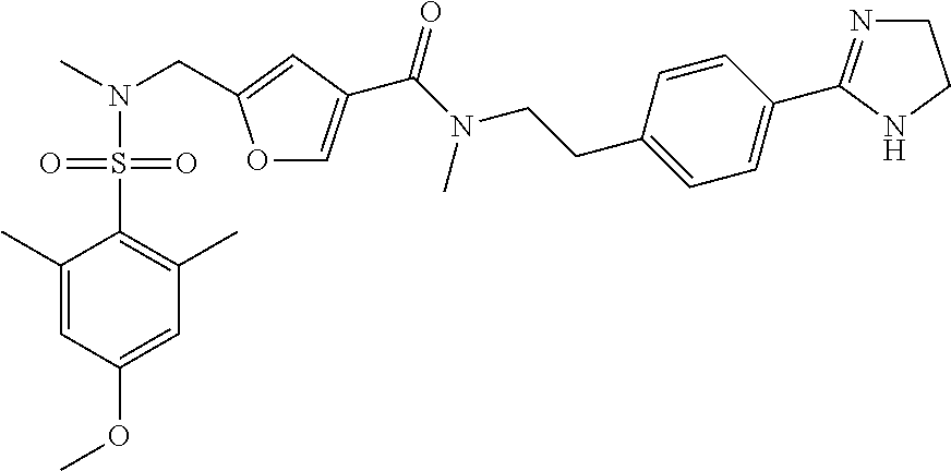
O1C=C(C(N(CCC2=CC=C(C3=NCCN3)C=C2)C)=O)C=C1CN(C)S(=O)(=O)C1=C(C)C=C(OC)C=C1C
